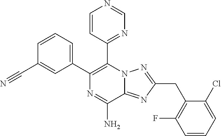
C1=CC=C(C2=C(C3=NC=NC=C3)N3C(=NC(CC4=C(F)C=CC=C4Cl)=N3)C(N)=N2)C=C1C#N
